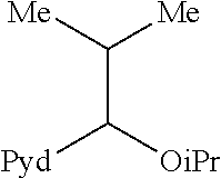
C(C([OiPr])[Pyd])([Me])[Me]
